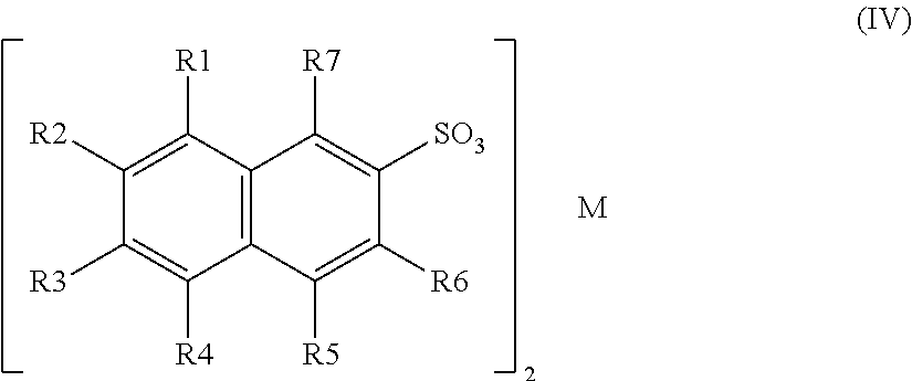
[R3]C1=C([R4])C2=C(C([R1])=C1[R2])C([R7])=C([SO3])C([R6])=C2[R5].[M]
